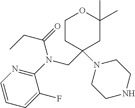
C1CC(CN(C2=NC=CC=C2F)C(=O)CC)(N2CCNCC2)CC(C)(C)O1
